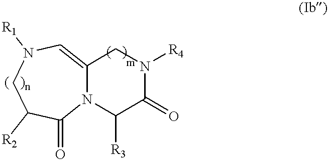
C12=CN([R1])CC([R2])C(=O)N1C([R3])C(=O)N([R4])C2
